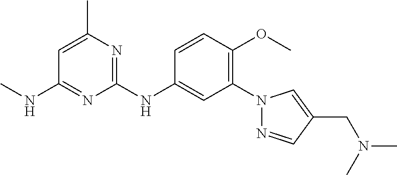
C1(N2N=CC(CN(C)C)=C2)=C(OC)C=CC(NC2=NC(C)=CC(NC)=N2)=C1
